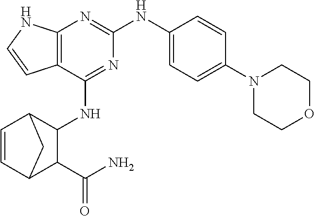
C12=C(N=C(NC3=CC=C(N4CCOCC4)C=C3)N=C1NC1C3C=CC(C1C(N)=O)C3)NC=C2
